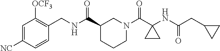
C1=C([NC])C=CC(CNC(C2CCCN(C(C3(NC(CC4CC4)=O)CC3)=O)C2)=O)=C1[OCF3]
